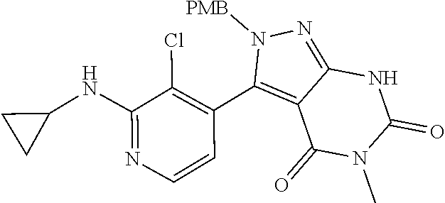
C1(NC2CC2)=NC=CC(C2=C3C(=NN2[PMB])NC(=O)N(C)C3=O)=C1Cl
